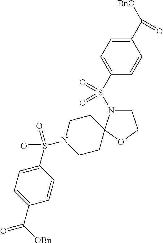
C1N(S(C2=CC=C(C([BnO])=O)C=C2)(=O)=O)C2(OC1)CCN(S(C1=CC=C(C([OBn])=O)C=C1)(=O)=O)CC2
